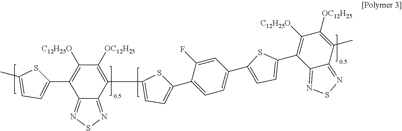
C1([C12H25O])=C(C2=CC=C(C)S2)C2=NSN=C2C(C2=CC=C(C3=CC=C(C4=CC=C(C5=C([C12H25O])C([OC12H25])=C(C)C6=NSN=C56)S4)C=C3F)S2)=C1[OC12H25]
